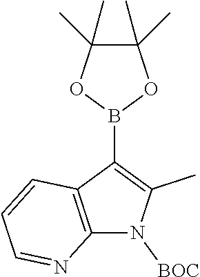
C12=C(C(B3OC(C)(C)C(C)(C)O3)=C(C)N1[BOC])C=CC=N2
